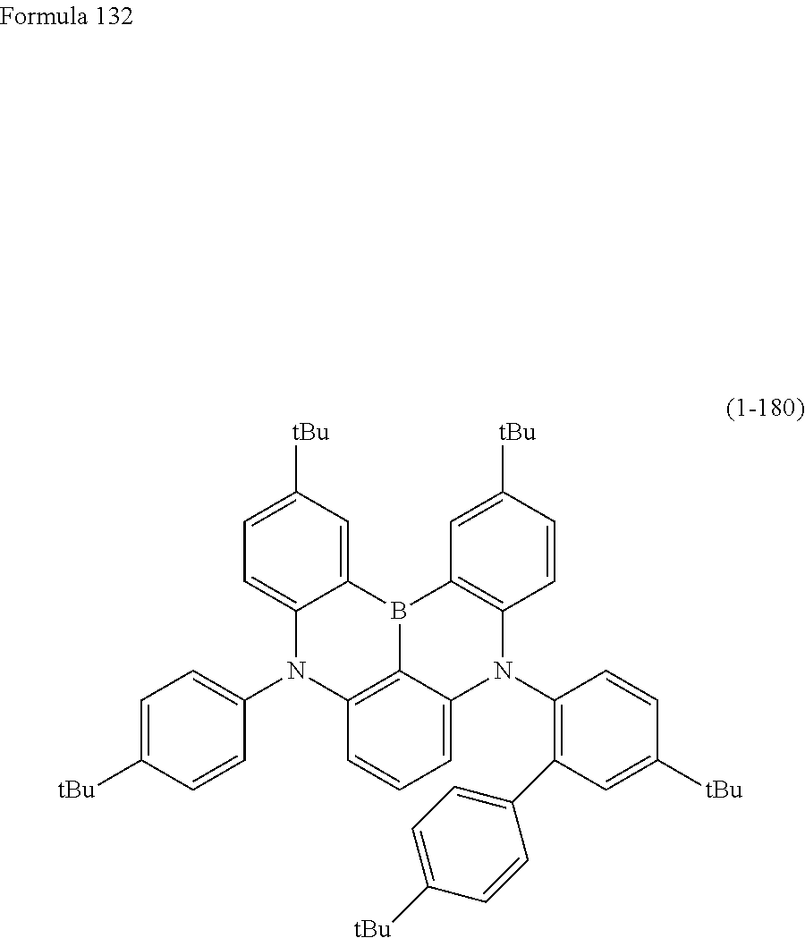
B12C3=C(C=CC([tBu])=C3)N(C3=C(C4=CC=C([tBu])C=C4)C=C([tBu])C=C3)C3=CC=CC(=C13)N(C1=CC=C([tBu])C=C1)C1=CC=C([tBu])C=C21
